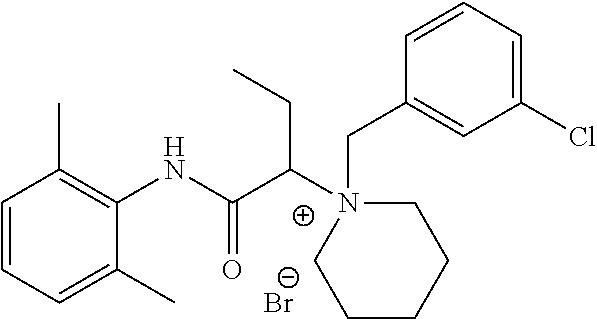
C1=CC=C(C)C(NC(C(N2(CC3=CC(Cl)=CC=C3)CCCCC2)CC)=O)=C1C.[Br-]
